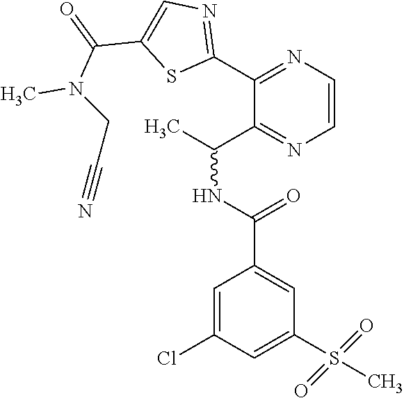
C1=C(S(=O)(=O)C)C=C(C(NC(C)C2=NC=CN=C2C2=NC=C(C(=O)N(C)CC#N)S2)=O)C=C1Cl
